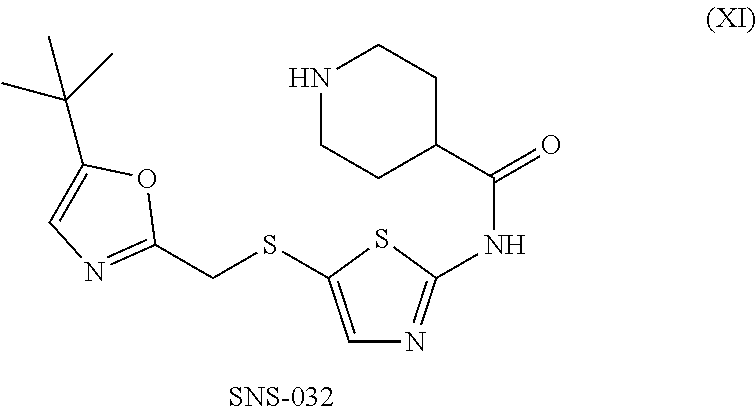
C1=C(SCC2=NC=C(C(C)(C)C)O2)SC(NC(=O)C2CCNCC2)=N1
